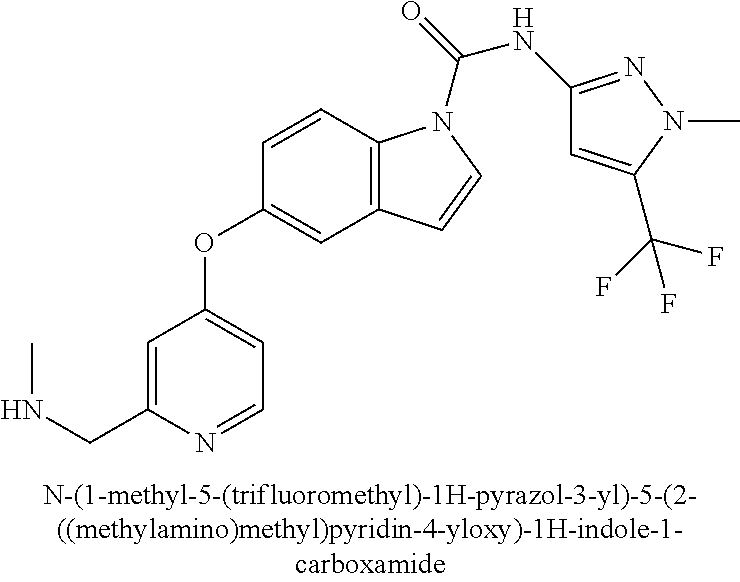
C1=CC2=C(C=C1OC1=CC=NC(CNC)=C1)C=CN2C(=O)NC1=NN(C)C(C(F)(F)F)=C1
